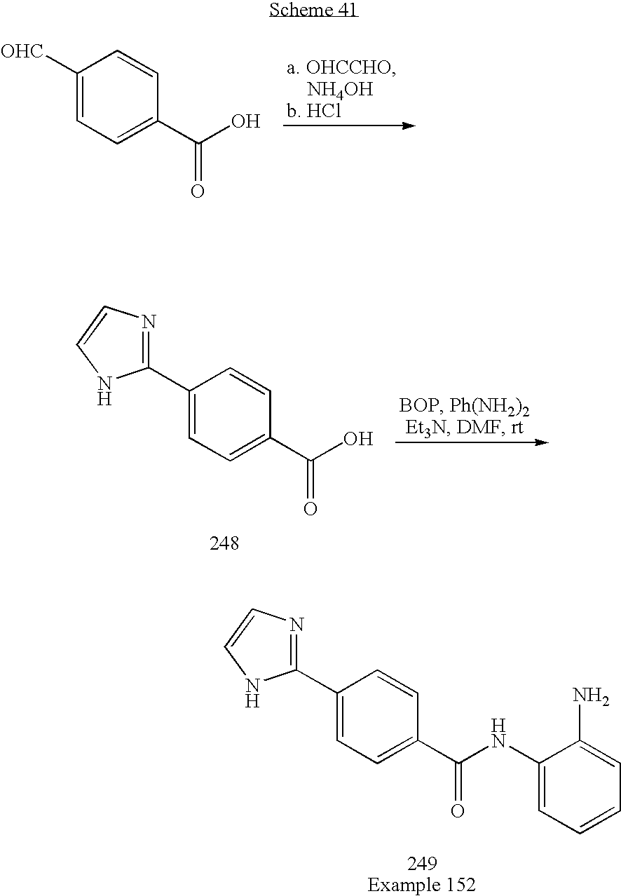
C1([OHC])=CC=C(C(O)=O)C=C1.C1(C2=NC=CN2)=CC=C(C(O)=O)C=C1.C1(C2=NC=CN2)=CC=C(C(NC2=CC=CC=C2N)=O)C=C1
